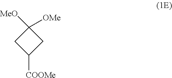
C1([COOMe])CC([MeO])([OMe])C1
